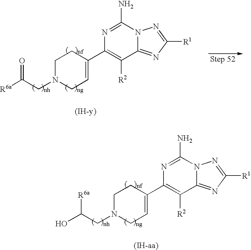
NC1=NC(C2=CCN(CC([R6a])=O)CC2)=C([R2])C2=NC([R1])=NN12.[(IH-y)].NC1=NC(C2=CCN(CC(O)[R6a])CC2)=C([R2])C2=NC([R1])=NN12.[(IH-aa)]
